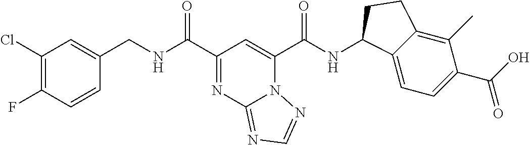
C1=CC(F)=C(Cl)C=C1CNC(C1=NC2=NC=NN2C(C(NC2C3=CC=C(C(O)=O)C(C)=C3CC2)=O)=C1)=O
